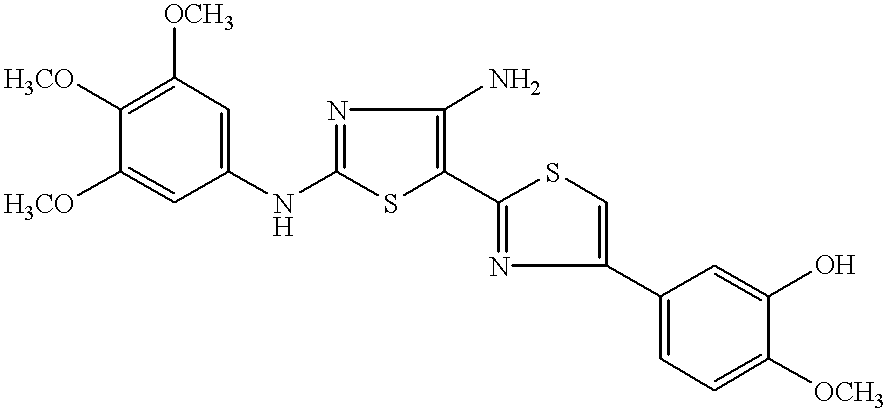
[H3CO]C1=C([OCH3])C=C(NC2=NC(N)=C(C3=NC(C4=CC=C([OCH3])C(O)=C4)=CS3)S2)C=C1[H3CO]
